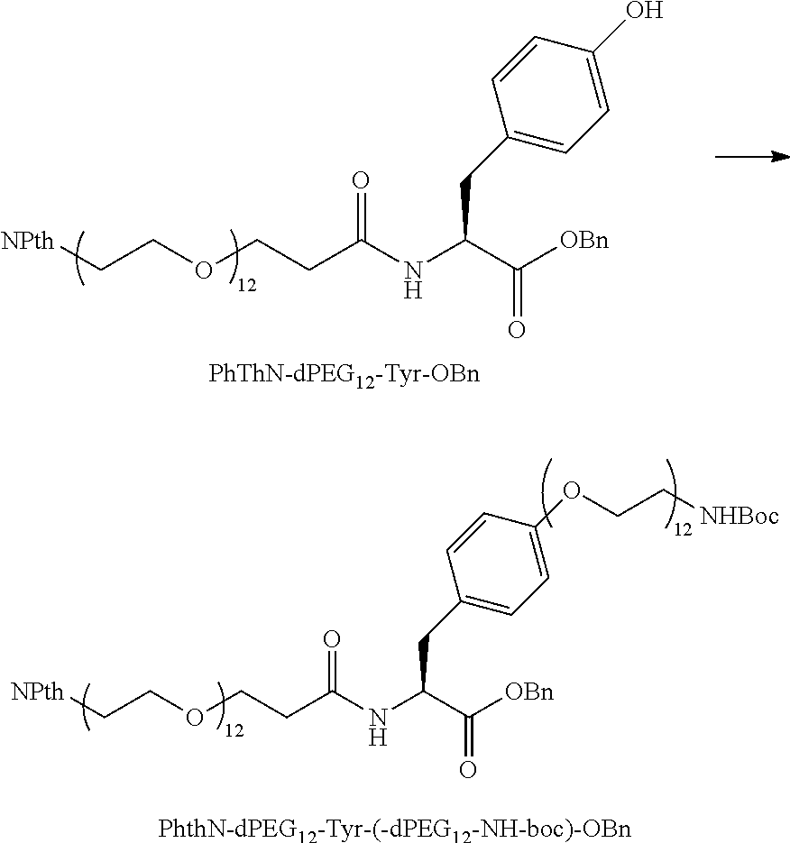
[NPth]CCOCCC(NC(C([OBn])=O)CC1=CC=C(O)C=C1)=O.[PhThN-dPEG12-Tyr-OBn].[NPth]CCOCCC(NC(C([OBn])=O)CC1=CC=C(OCC[NHBoc])C=C1)=O.[PhthN-dPEG12-Tyr-(-dPEG12-NH-boc)-OBn]
